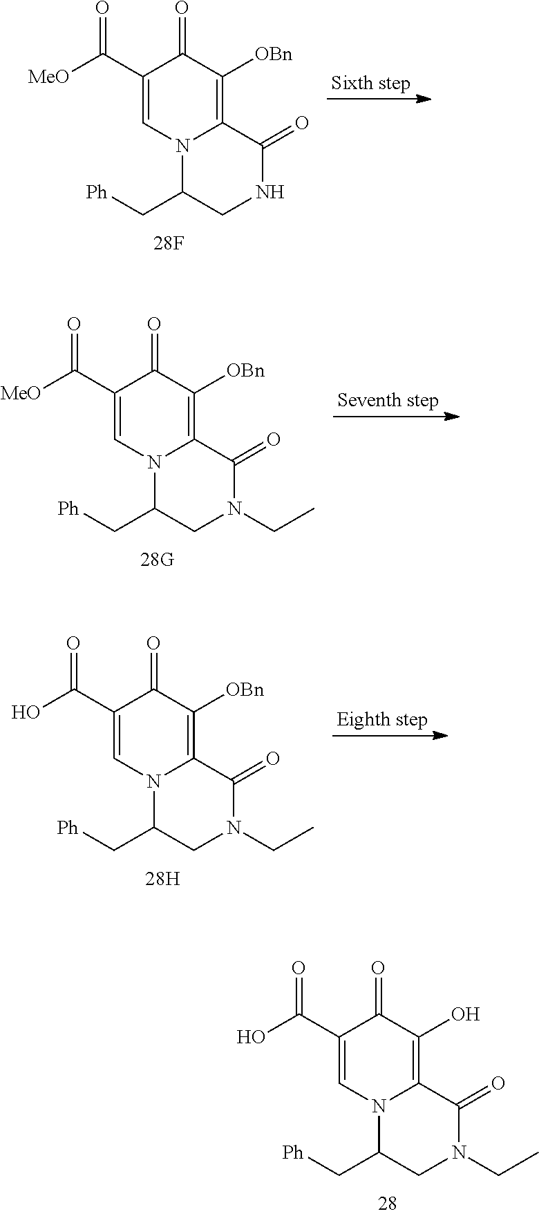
C1(C(O)=O)=CN2C(=C(O)C1=O)C(=O)N(CC)CC2C[Ph].C1(C(O)=O)=CN2C(=C([OBn])C1=O)C(=O)N(CC)CC2C[Ph].C1(C([MeO])=O)=CN2C(=C([OBn])C1=O)C(=O)N(CC)CC2C[Ph].C1(C([MeO])=O)=CN2C(=C([OBn])C1=O)C(=O)NCC2C[Ph]
